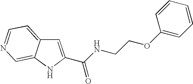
C(C1=CC2=CC=NC=C2N1)(NCCOC1=CC=CC=C1)=O
